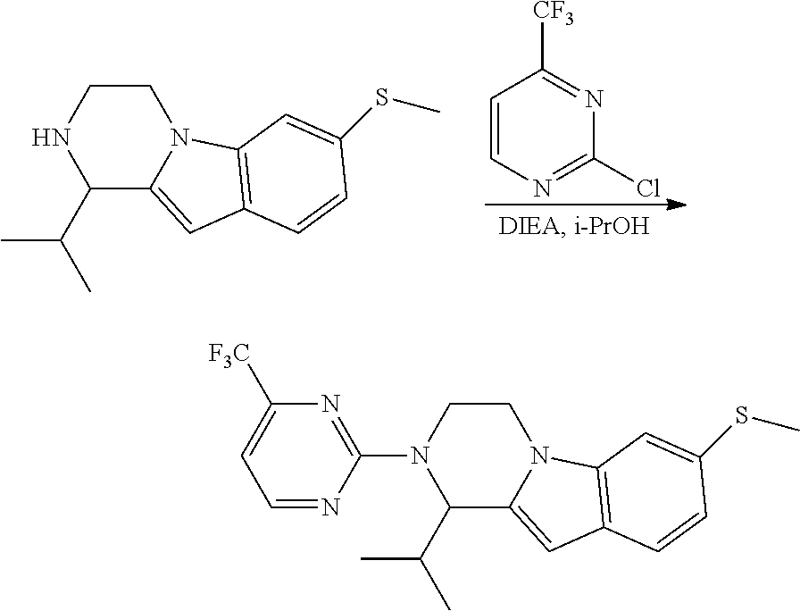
C1(C(C)C)C2=CC3=C(N2CCN1)C=C(SC)C=C3.C1=CN=C(Cl)N=C1[CF3].C1(C(C)C)C2=CC3=C(N2CCN1C1=NC([F3C])=CC=N1)C=C(SC)C=C3
